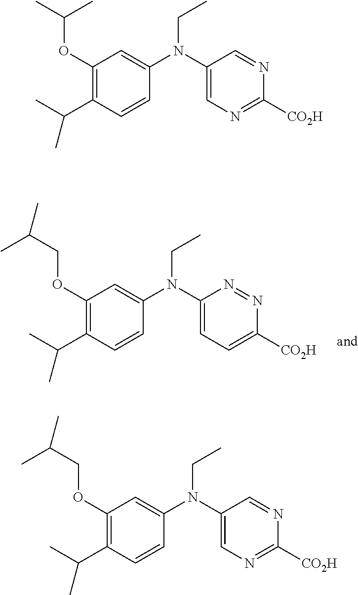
C1(OCC(C)C)=C(C(C)C)C=CC(N(C2=CC=C([CO2H])N=N2)CC)=C1.C1(OC(C)C)=C(C(C)C)C=CC(N(C2=CN=C([CO2H])N=C2)CC)=C1.C1(OCC(C)C)=C(C(C)C)C=CC(N(C2=CN=C([CO2H])N=C2)CC)=C1
